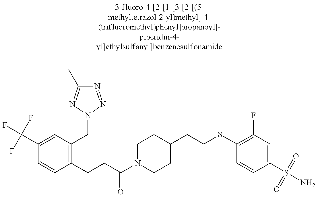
C1(C(F)(F)F)=CC(CN2N=C(C)N=N2)=C(CCC(N2CCC(CCSC3=C(F)C=C(S(N)(=O)=O)C=C3)CC2)=O)C=C1
